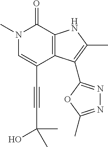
C(C1=CN(C)C(=O)C2=C1C(C1=NN=C(C)O1)=C(C)N2)#CC(C)(C)O
